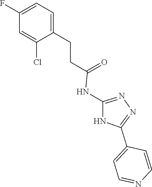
N1=C(NC(CCC2=CC=C(F)C=C2Cl)=O)NC(C2=CC=NC=C2)=N1
